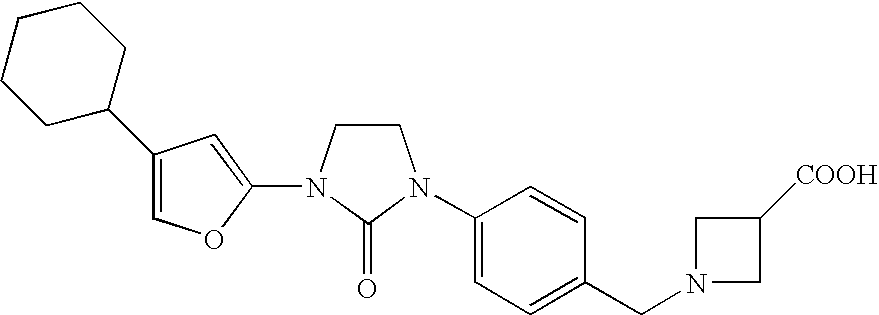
C1CN(C2=CC(C3CCCCC3)=CO2)C(=O)N1C1=CC=C(CN2CC([COOH])C2)C=C1
